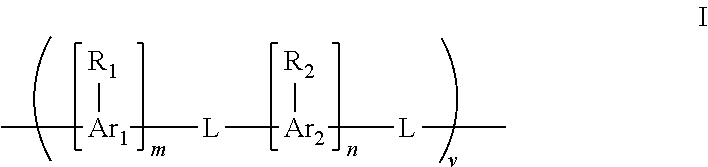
C[Ar1]([R1])[L][Ar2]([L]C)[R2]
